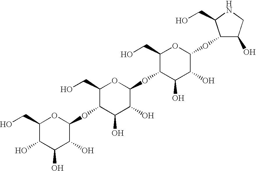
C1(CO)C(O)C(O)C(O)C(OC2C(O)C(O)C(OC3C(O)C(O)C(OC4C(O)CNC4CO)OC3CO)OC2CO)O1
